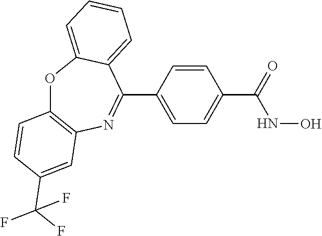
O1C2=C(N=C(C3=CC=C(C(=O)NO)C=C3)C3=CC=CC=C13)C=C(C(F)(F)F)C=C2
